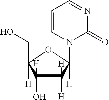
C1=CN(C2([H])C([H])(C)C(O)([H])C([H])(CO)O2)C(=O)N=C1.[H]
